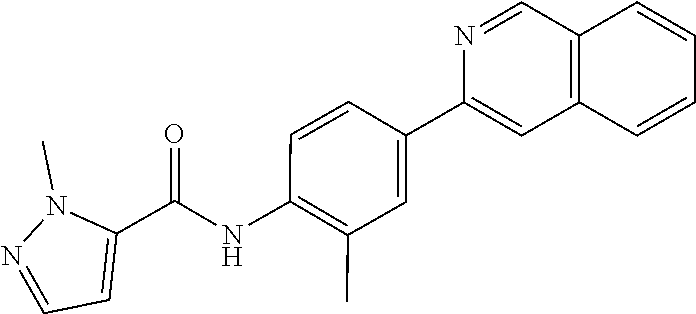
C1=CC(C2=CC3=C(C=N2)C=CC=C3)=CC(C)=C1NC(C1=CC=NN1C)=O
